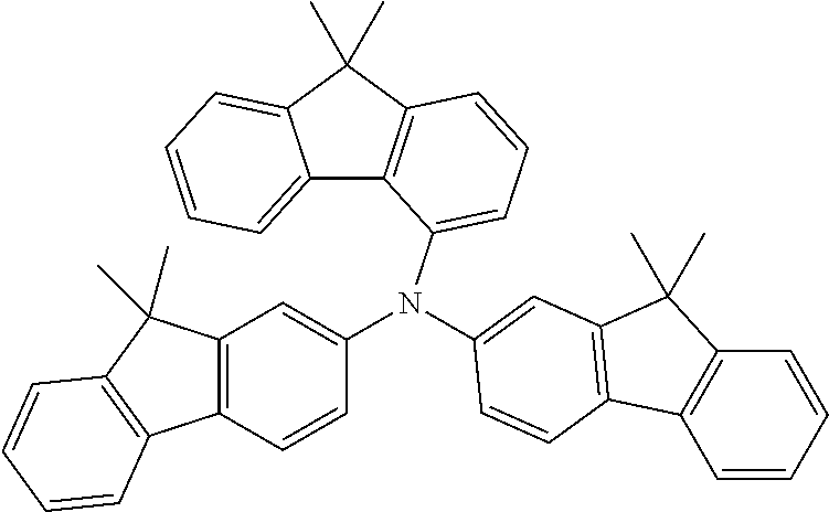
C12=CC=CC=C1C(C)(C)C1=C2C(N(C2=CC3=C(C=C2)C2=C(C3(C)C)C=CC=C2)C2=CC3=C(C4=C(C=CC=C4)C3(C)C)C=C2)=CC=C1
